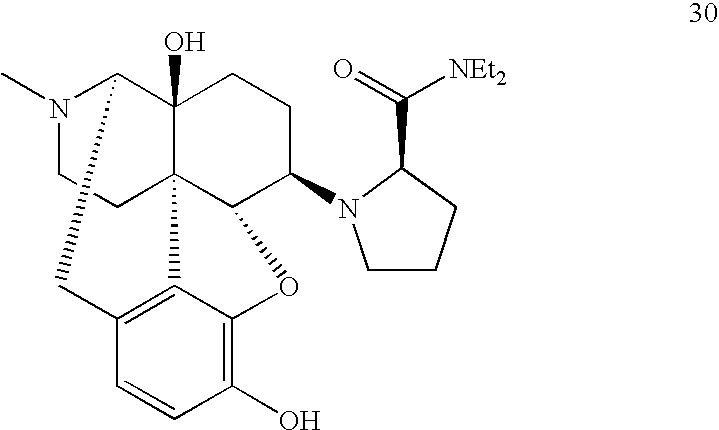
N1(C)CCC23C4(O)C1CC1=C2C(=C(O)C=C1)OC3C(N1CCCC1C(=O)[NEt2])CC4
